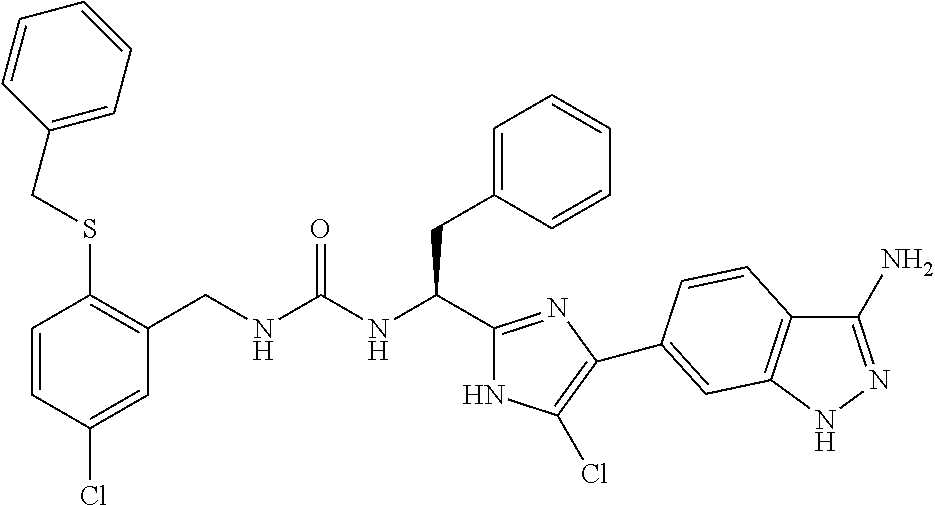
C(NC(CC1=CC=CC=C1)C1=NC(C2=CC3=C(C(N)=NN3)C=C2)=C(Cl)N1)(=O)NCC1=C(SCC2=CC=CC=C2)C=CC(Cl)=C1
